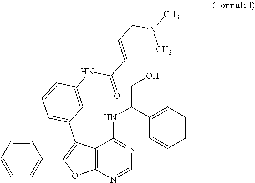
C1=CC=CC(C2=C(C3=CC=CC(NC(=O)C=CCN(C)C)=C3)C3=C(O2)N=CN=C3NC(C2=CC=CC=C2)CO)=C1
